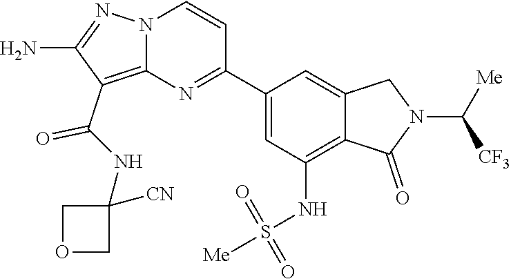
C(C1=C2N(N=C1N)C=CC(C1=CC(NS(=O)(=O)[Me])=C3C(=C1)CN(C([CF3])[Me])C3=O)=N2)(=O)NC1([CN])COC1
